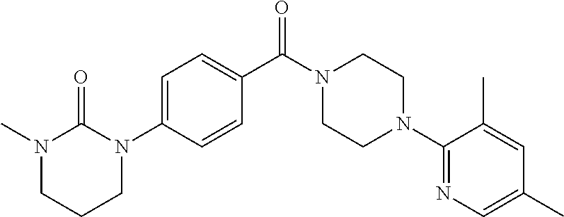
C1N(C2=CC=C(C(N3CCN(C4=NC=C(C)C=C4C)CC3)=O)C=C2)C(=O)N(C)CC1
